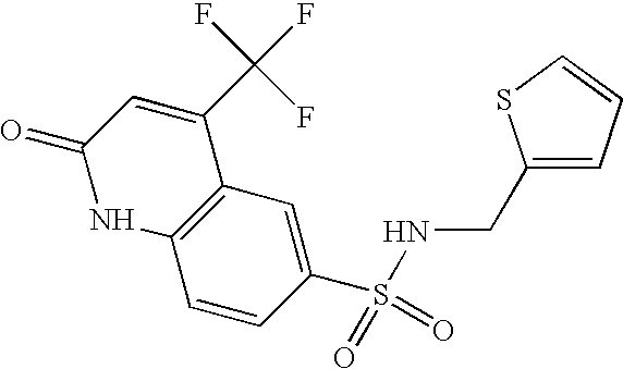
C12=C(C=C(S(=O)(=O)NCC3=CC=CS3)C=C1)C(C(F)(F)F)=CC(=O)N2
